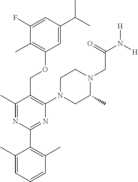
C1=C(C(C)C)C=C(F)C(C)=C1OCC1=C(N2CC(C)N(CC(N([H])[H])=O)CC2)N=C(C2=C(C)C=CC=C2C)N=C1C
